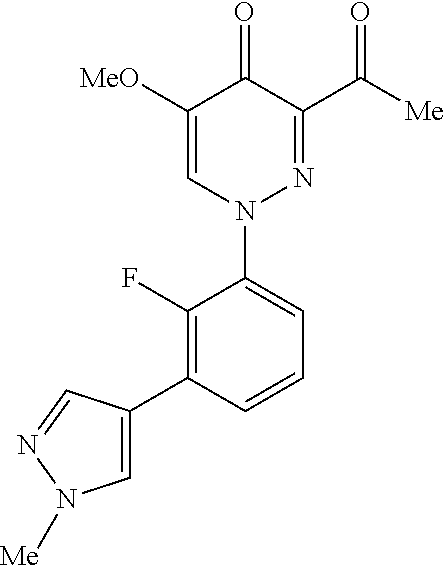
C1([MeO])=CN(C2=CC=CC(C3=CN([Me])N=C3)=C2F)N=C(C([Me])=O)C1=O
